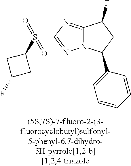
C12=NC(S(C3CC(F)C3)(=O)=O)=NN1C(C1=CC=CC=C1)CC2F
